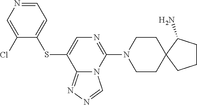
C1CN(C2=NC=C(SC3=CC=NC=C3Cl)C3=NN=CN23)CCC12C(N)CCC2
